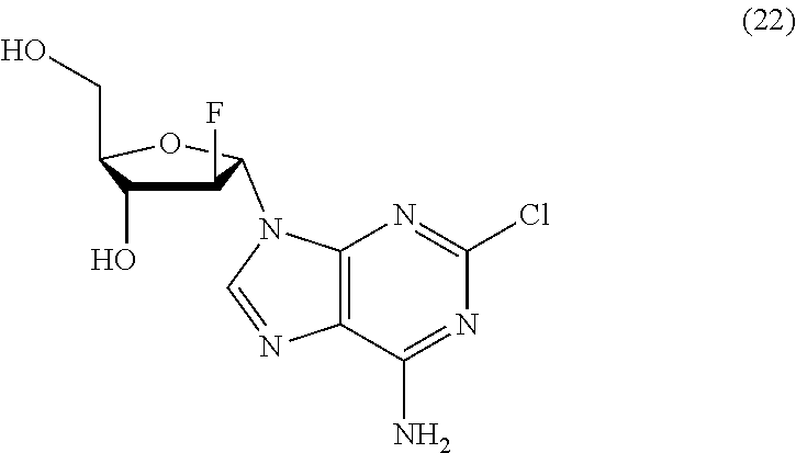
C1(F)C(O)C(CO)OC1N1C2=C(C(N)=NC(Cl)=N2)N=C1
